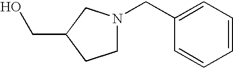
C1N(CC2=CC=CC=C2)CC(CO)C1
